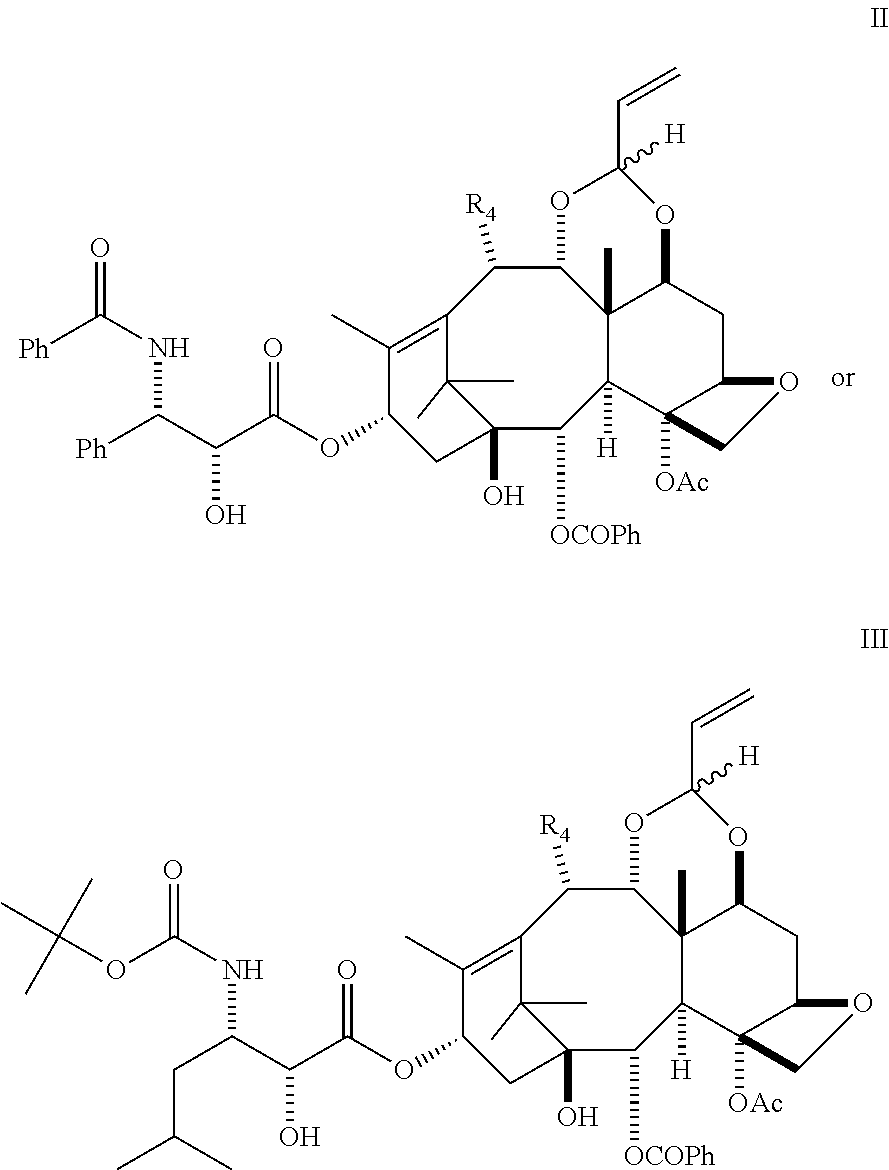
C12=C(C)C(OC(C(C([Ph])NC([Ph])=O)O)=O)CC(O)(C1(C)C)C([OCOPh])C1([H])C3(C)C(C2[R4])OC(C=C)([H])OC3CC2C1([OAc])CO2.C12=C(C)C(OC(C(C(CC(C)C)NC(OC(C)(C)C)=O)O)=O)CC(O)(C1(C)C)C([OCOPh])C1([H])C3(C)C(C2[R4])OC(C=C)([H])OC3CC2C1([OAc])CO2
